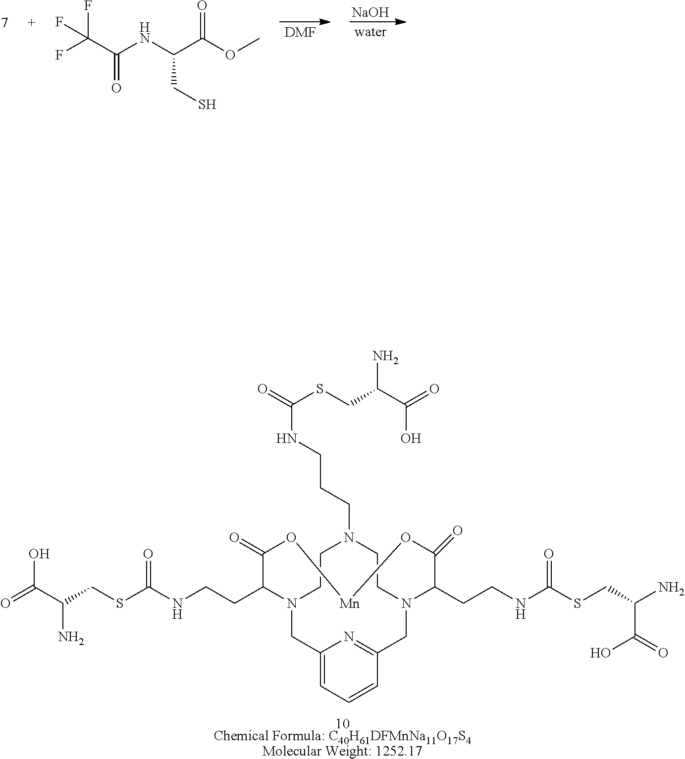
[DMF].[water].[NaOH].C(NC(C(OC)=O)CS)(C(F)(F)F)=O.C1CN2CC3=CC=CC(=N3)CN(CCN1CCCNC(=O)SCC(C(=O)O)N)C(CCNC(SCC(N)C(=O)O)=O)C(=O)O[Mn]OC(=O)C2CCNC(SCC(C(=O)O)N)=O.[10Chemical Formula: C40H61DFMnNa11O17S4Molecular Weight: 1252.17]
